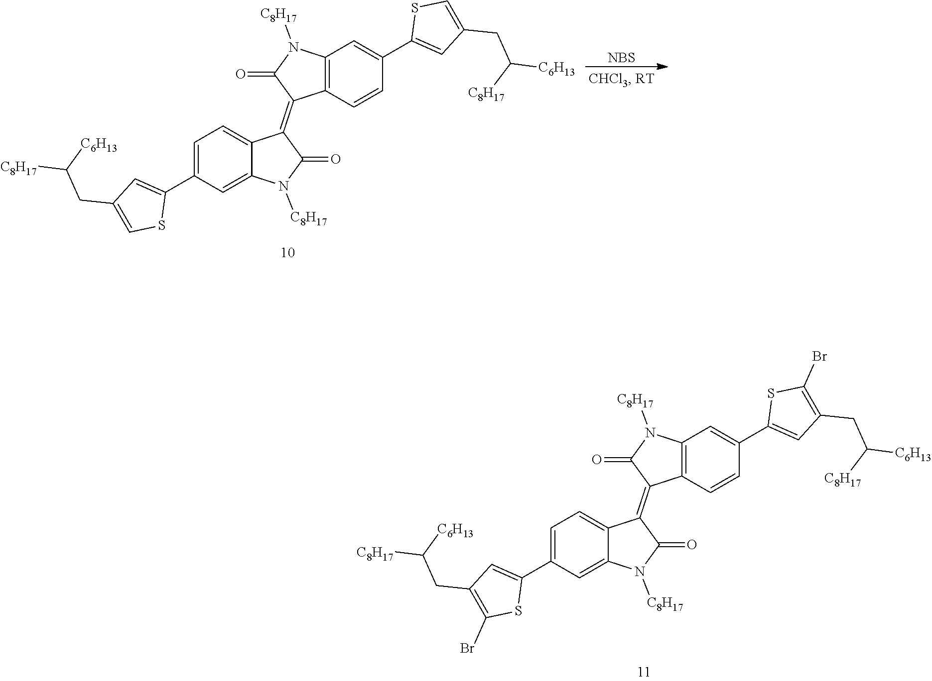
C1=C(C2=CC(CC([C6H13])[C8H17])=C(Br)S2)C=C2C(=C1)C(=C1C3=C(N([C8H17])C1=O)C=C(C1=CC(CC([C8H17])[C6H13])=C(Br)S1)C=C3)C(=O)N2[C8H17].C1=C(C2=CC(CC([C6H13])[C8H17])=CS2)C=C2C(=C1)C(=C1C3=C(N([C8H17])C1=O)C=C(C1=CC(CC([C8H17])[C6H13])=CS1)C=C3)C(=O)N2[C8H17].[NBS]
